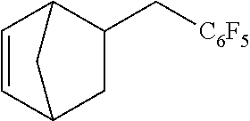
C1(C[C6F5])C2C=CC(C1)C2
